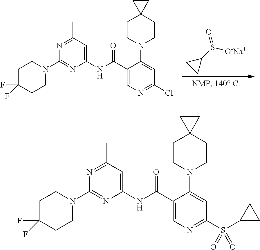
C1(NC(C2=CN=C(Cl)C=C2N2CCC3(CC2)CC3)=O)=CC(C)=NC(N2CCC(F)(F)CC2)=N1.O=S(C1CC1)[O-Na+].C1(NC(C2=CN=C(S(C3CC3)(=O)=O)C=C2N2CCC3(CC2)CC3)=O)=CC(C)=NC(N2CCC(F)(F)CC2)=N1
